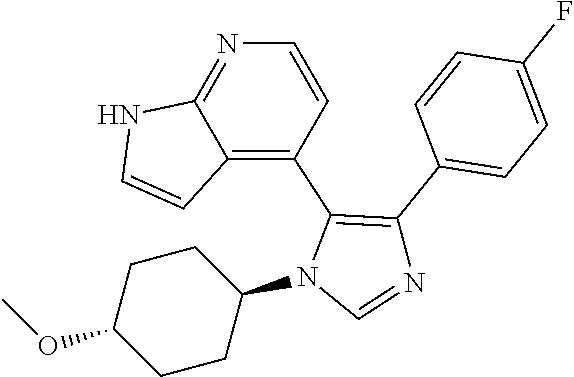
C1(N2C=NC(C3=CC=C(F)C=C3)=C2C2=C3C(=NC=C2)NC=C3)CCC(OC)CC1
